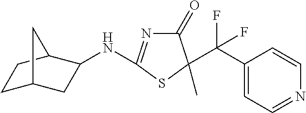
N(C1=NC(=O)C(C(C2=CC=NC=C2)(F)F)(C)S1)C1CC2CCC1C2
